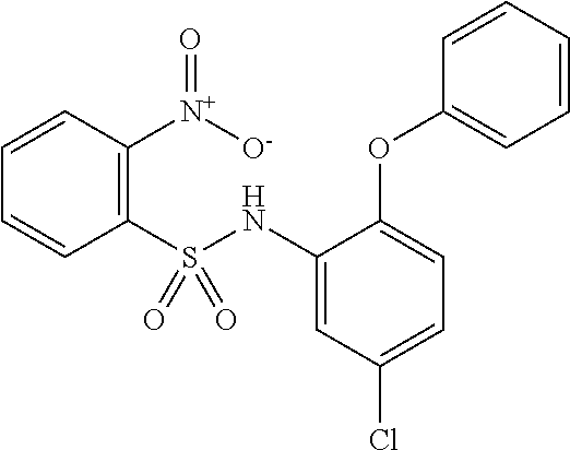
C1=CC(S(NC2=CC(Cl)=CC=C2OC2=CC=CC=C2)(=O)=O)=C([N+]([O-])=O)C=C1
